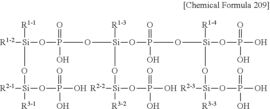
[R1-1][Si](O[Si]([R3-1])(OP(O)(=O)O)[R2-1])(OP(O[Si]([R1-3])(O[Si]([R3-2])(OP(O)(=O)O)[R2-2])OP(=O)(O)O[Si]([R1-4])(O[Si]([R3-3])(OP(O)(=O)O)[R2-3])OP(O)(=O)O)(=O)O)[R1-2]
